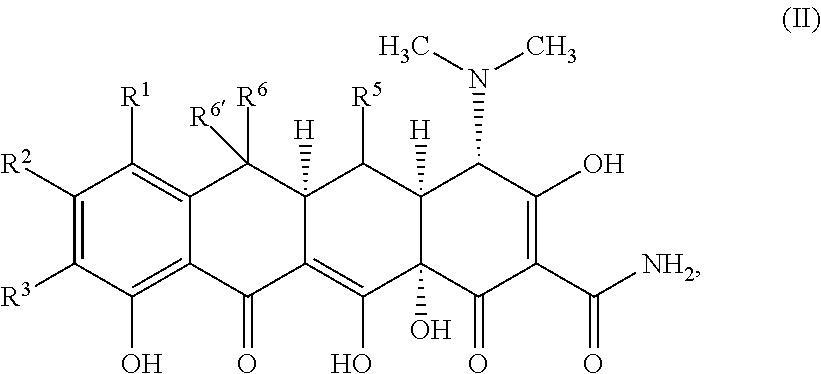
C1([R2])=C([R3])C(O)=C2C(=C1[R1])C([R6])([R6])C1([H])C(=C(O)C3(O)C([H])(C1[R5])C(N(C)C)C(O)=C(C([NH2])=O)C3=O)C2=O
